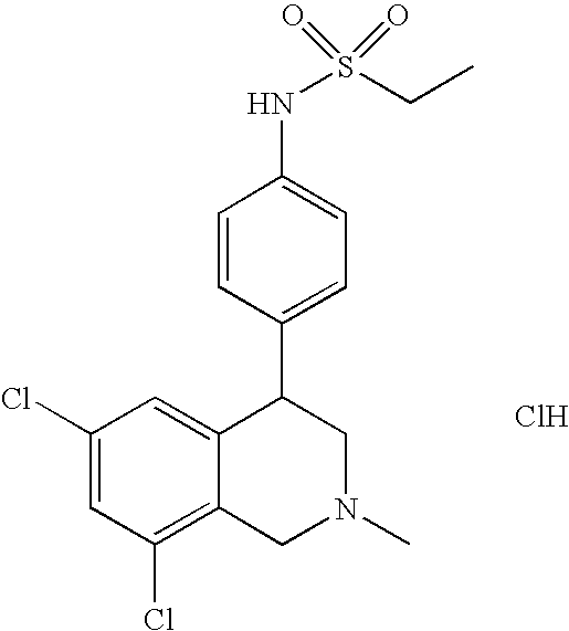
C1(Cl)=C2C(=CC(Cl)=C1)C(C1=CC=C(NS(CC)(=O)=O)C=C1)CN(C)C2.Cl
